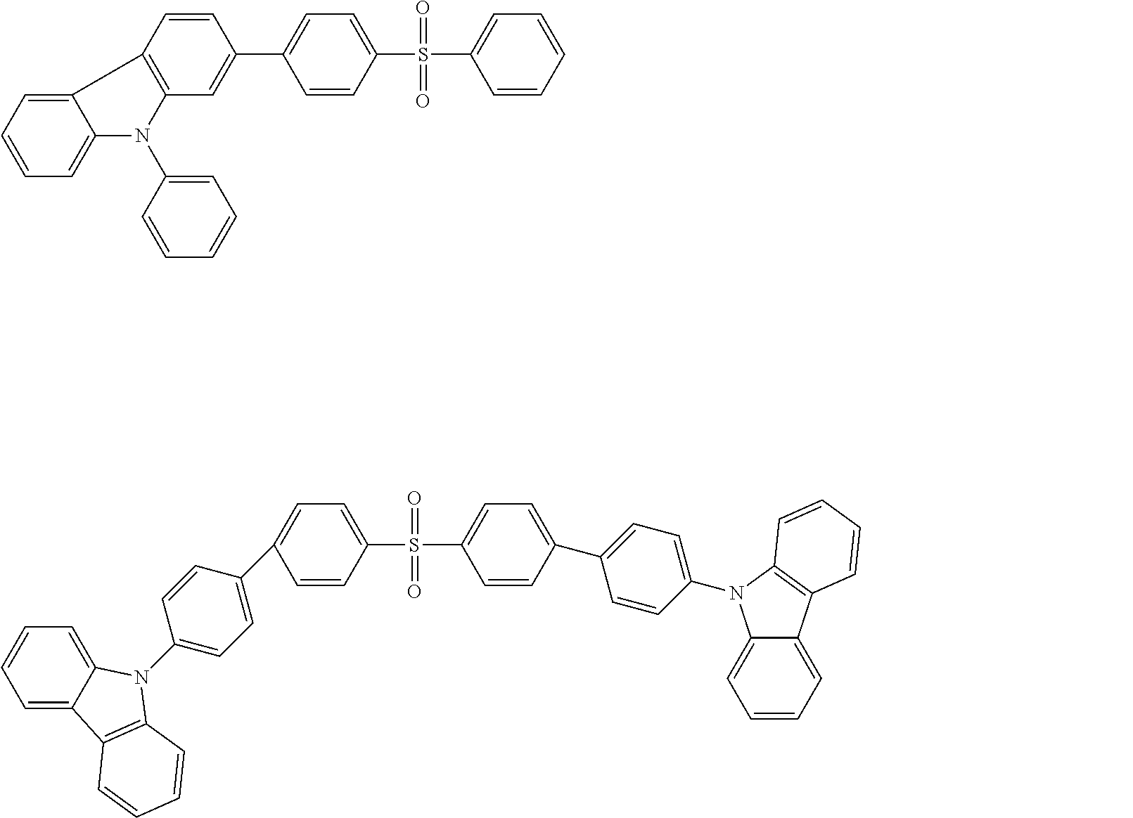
C1=CC(S(=O)(=O)C2=CC=C(C3=CC=C(N4C5=CC=CC=C5C5=C4C=CC=C5)C=C3)C=C2)=CC=C1C1=CC=C(N2C3=CC=CC=C3C3=C2C=CC=C3)C=C1.C12=CC=CC=C1N(C1=CC=CC=C1)C1=C2C=CC(C2=CC=C(S(=O)(=O)C3=CC=CC=C3)C=C2)=C1
